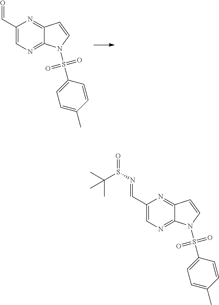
C1(C=NS(=O)C(C)(C)C)=CN=C2C(=N1)C=CN2S(C1=CC=C(C)C=C1)(=O)=O.C1(C=O)=CN=C2C(=N1)C=CN2S(C1=CC=C(C)C=C1)(=O)=O
